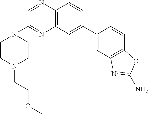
C12=C(C=C(C3=CC4=C(C=C3)OC(N)=N4)C=C1)N=C(N1CCN(CCOC)CC1)C=N2
